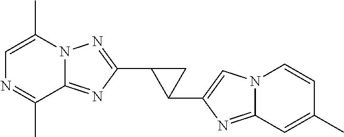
C12=NC(C3C(C4=CN5C(=N4)C=C(C)C=C5)C3)=NN1C(C)=CN=C2C
